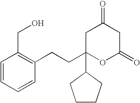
C1=CC(CO)=C(CCC2(C3CCCC3)OC(=O)CC(=O)C2)C=C1
